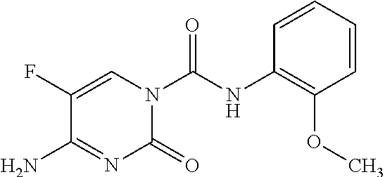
C1=CC(OC)=C(NC(N2C(=O)N=C(N)C(F)=C2)=O)C=C1
